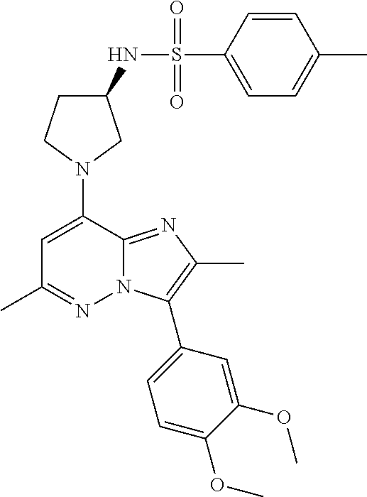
C1C(NS(C2=CC=C(C)C=C2)(=O)=O)CN(C2=CC(C)=NN3C2=NC(C)=C3C2=CC=C(OC)C(OC)=C2)C1
